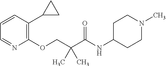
C1=CC(C2CC2)=C(OCC(C(NC2CCN(C)CC2)=O)(C)C)N=C1
